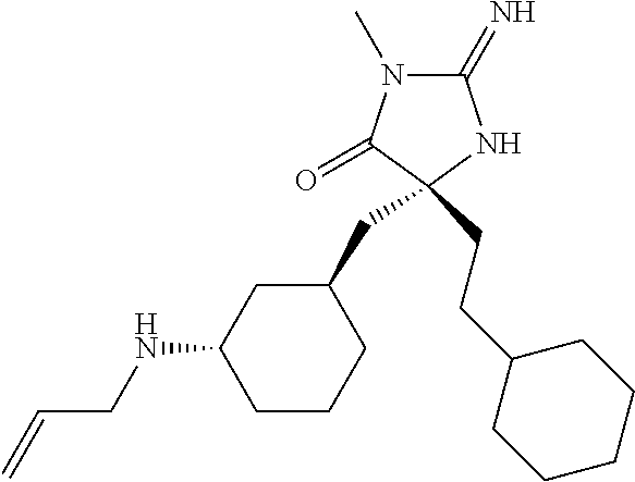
C1(=N)N(C)C(=O)C(CCC2CCCCC2)(CC2CC(NCC=C)CCC2)N1
